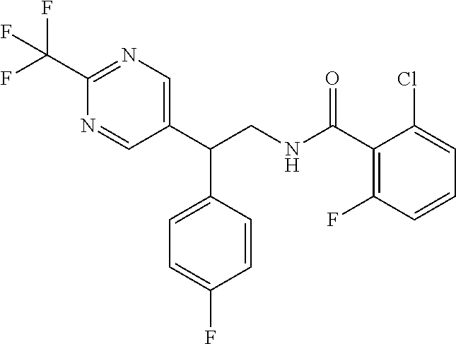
C1(C(NCC(C2=CN=C(C(F)(F)F)N=C2)C2=CC=C(F)C=C2)=O)=C(F)C=CC=C1Cl
